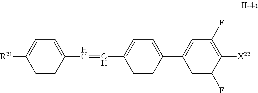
C(C1=CC=C(C2=CC(F)=C([X22])C(F)=C2)C=C1)=CC1=CC=C([R21])C=C1
